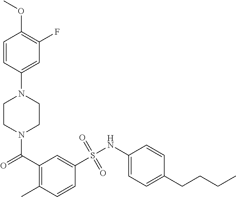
N1(C(C2=C(C)C=CC(S(NC3=CC=C(CCCC)C=C3)(=O)=O)=C2)=O)CCN(C2=CC(F)=C(OC)C=C2)CC1
